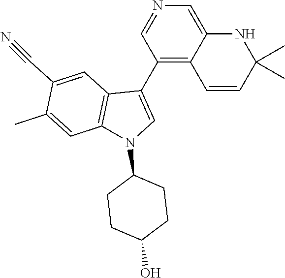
C1(C2=CN(C3CCC(O)CC3)C3=C2C=C(C#N)C(C)=C3)=C2C(=CN=C1)NC(C)(C)C=C2
